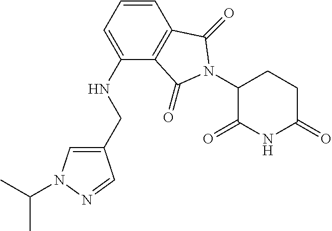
C1(CNC2=CC=CC3=C2C(=O)N(C2C(=O)NC(=O)CC2)C3=O)=CN(C(C)C)N=C1
